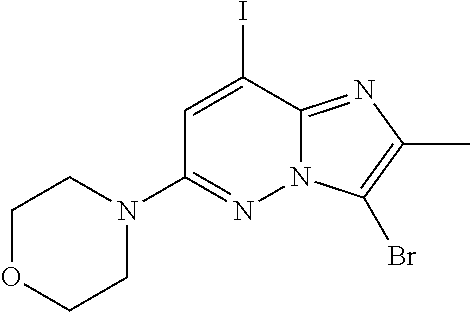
N1(C2=NN3C(=NC(C)=C3Br)C(I)=C2)CCOCC1
